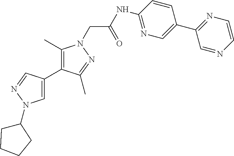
C1(C)=C(C2=CN(C3CCCC3)N=C2)C(C)=NN1CC(=O)NC1=NC=C(C2=NC=CN=C2)C=C1
